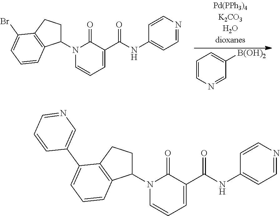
C1=NC=CC(NC(C2=CC=CN(C3CCC4=C3C=CC=C4Br)C2=O)=O)=C1.C1=CN=CC([B(OH)2])=C1.C1=NC=CC(NC(C2=CC=CN(C3CCC4=C3C=CC=C4C3=CN=CC=C3)C2=O)=O)=C1
